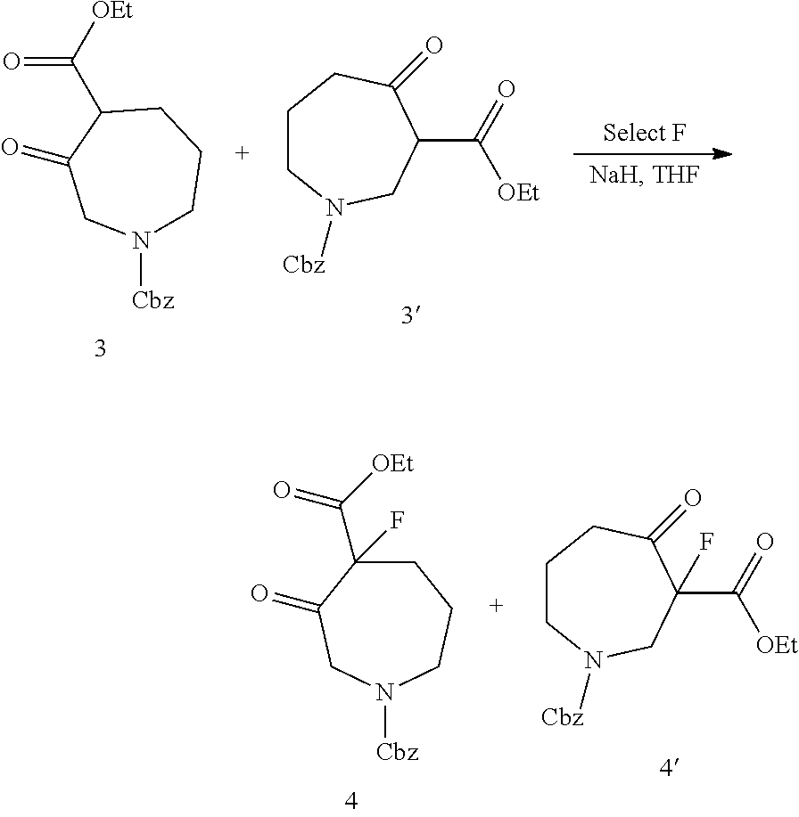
C1CN([Cbz])CC(C(=O)[OEt])C(=O)C1.O=C([OEt])C1CCCN([Cbz])CC1=O.C1C(C([OEt])=O)(F)C(=O)CN([Cbz])CC1.C1CN([Cbz])CC(C(=O)[OEt])(F)C(=O)C1
